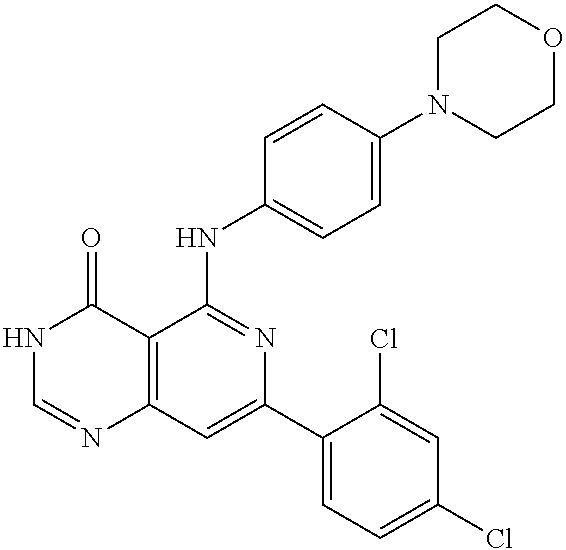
C12=C(C=C(C3=CC=C(Cl)C=C3Cl)N=C1NC1=CC=C(N3CCOCC3)C=C1)N=CNC2=O
